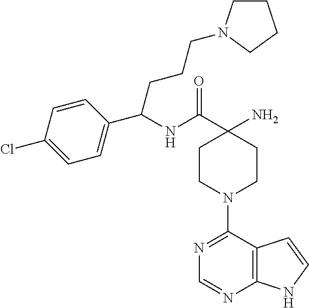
C(C1(N)CCN(C2=NC=NC3=C2C=CN3)CC1)(=O)NC(C1=CC=C(Cl)C=C1)CCCN1CCCC1
